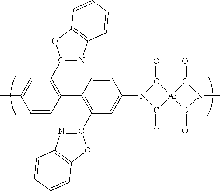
C1=CC(C2=C(C3=NC4=C(O3)C=CC=C4)C=C(N3C(=O)[Ar]4(C3=O)C(=O)N(C)C4=O)C=C2)=C(C2=NC3=C(O2)C=CC=C3)C=C1C
